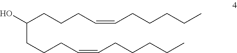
C(CCCC=CCCCCC)(CCCC=CCCCCC)O
